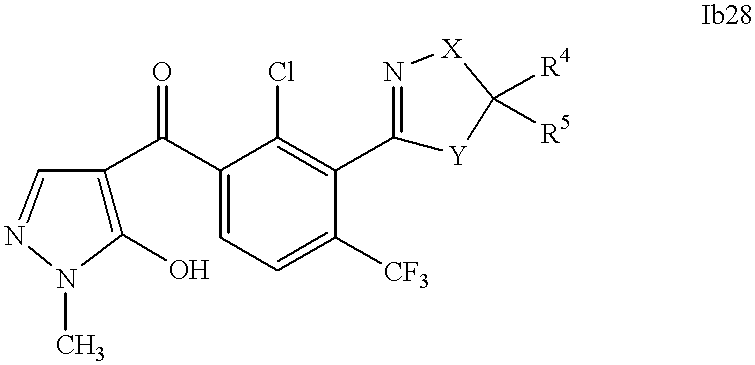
C1(O)=C(C(C2=CC=C([CF3])C(C3=N[X]C([R4])([R5])[Y]3)=C2Cl)=O)C=NN1C
